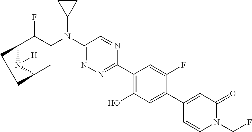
C1(N(C2C(F)C3CCC(C2)N3[H])C2CC2)=NN=C(C2=C(O)C=C(C3=CC(=O)N(CF)C=C3)C(F)=C2)N=C1
